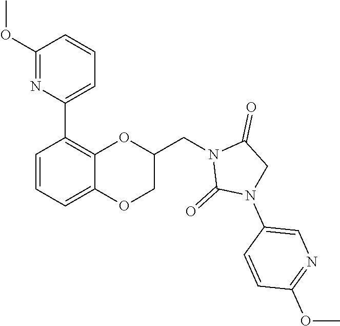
C1(OC)=NC(C2=C3C(=CC=C2)OCC(CN2C(=O)N(C4=CN=C(OC)C=C4)CC2=O)O3)=CC=C1
